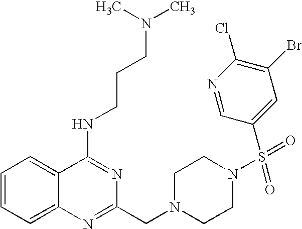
C1=CC=C2C(=C1)C(NCCCN(C)C)=NC(CN1CCN(S(C3=CC(Br)=C(Cl)N=C3)(=O)=O)CC1)=N2
